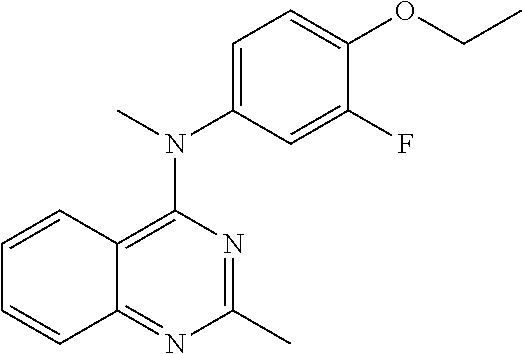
C1=CC2=C(N(C)C3=CC=C(OCC)C(F)=C3)N=C(C)N=C2C=C1
